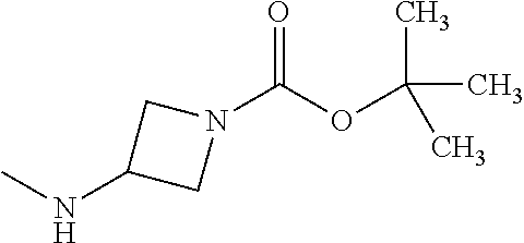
N1(C(OC(C)(C)C)=O)CC(NC)C1
